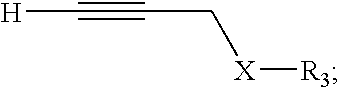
C(#C[H])C[X][R3]
